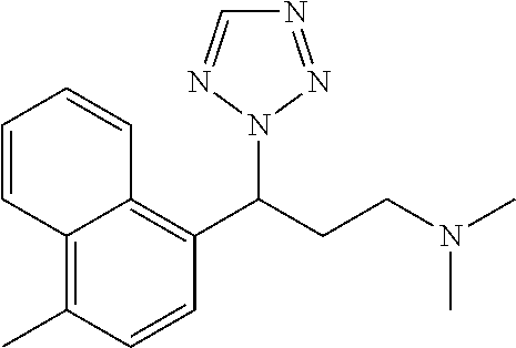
C1=CC(C)=C2C(=C1C(CCN(C)C)N1N=NC=N1)C=CC=C2
